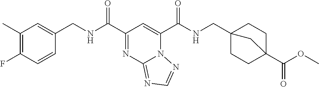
C1(C)=C(F)C=CC(CNC(C2=NC3=NC=NN3C(C(NCC34CCC(C(OC)=O)(CC3)C4)=O)=C2)=O)=C1
